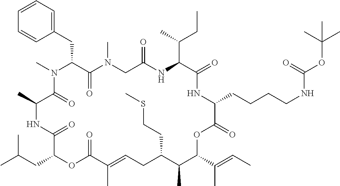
C1=CC=C(CC2C(=O)N(C)CC(=O)NC(C(C)CC)C(=O)NC(CCCCNC(=O)OC(C)(C)C)C(=O)OC(C(C)=CC)C(C)C(CCSC)CC=C(C)C(=O)OC(CC(C)C)C(=O)NC(C)C(=O)N2C)C=C1
